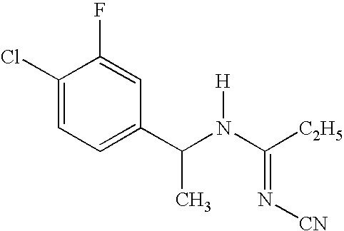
C1(Cl)=CC=C(C(N(C([C2H5])=N[CN])[H])C)C=C1F
